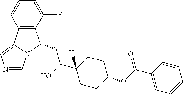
C12=C(C(F)=CC=C1)C(CC(O)C1([H])CCC(OC(=O)C3=CC=CC=C3)CC1)N1C2=CN=C1
